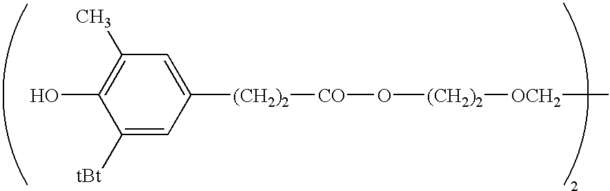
C1([tBt])=CC([(CH2)2][CO]O[(CH2)2][OCH2]C)=CC(C)=C1O
